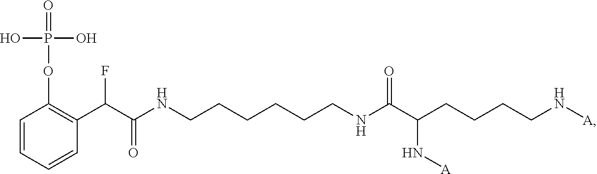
C(CCCNC(C(CCCCN[A])N[A])=O)CCNC(C(C1=C(OP(=O)(O)O)C=CC=C1)F)=O
